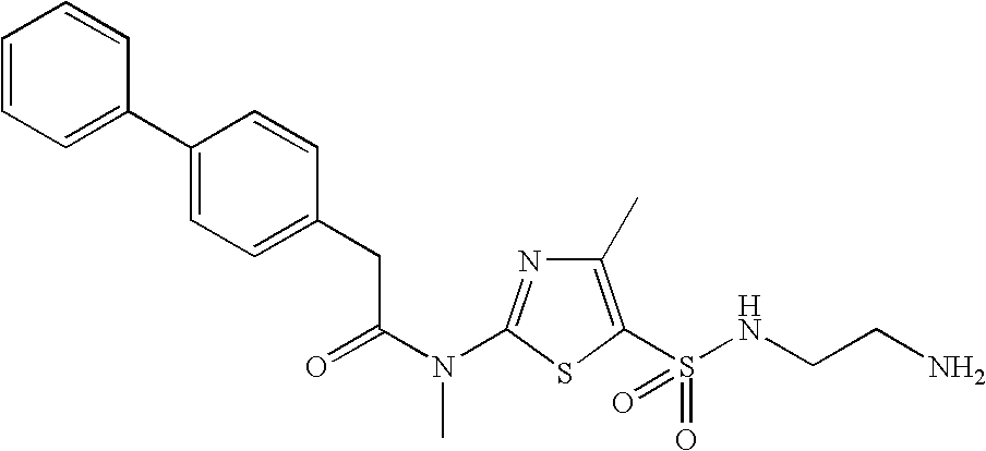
C1(C)=C(S(=O)(=O)NCCN)SC(N(C(CC2=CC=C(C3=CC=CC=C3)C=C2)=O)C)=N1
